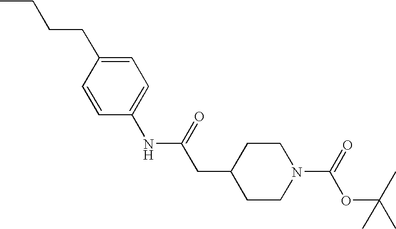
C1=CC(NC(CC2CCN(C(=O)OC(C)(C)C)CC2)=O)=CC=C1CCCC
